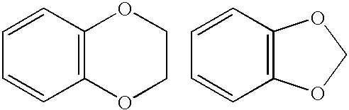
C12=C(C=CC=C1)OCCO2.C12=C(C=CC=C1)OCO2
